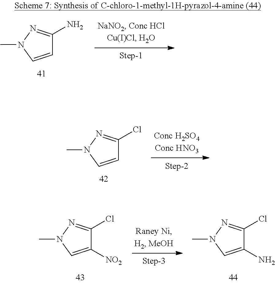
C1=CN(C)N=C1N.C1=CN(C)N=C1Cl.C1(N)=CN(C)N=C1Cl.C1([NO2])=CN(C)N=C1Cl
